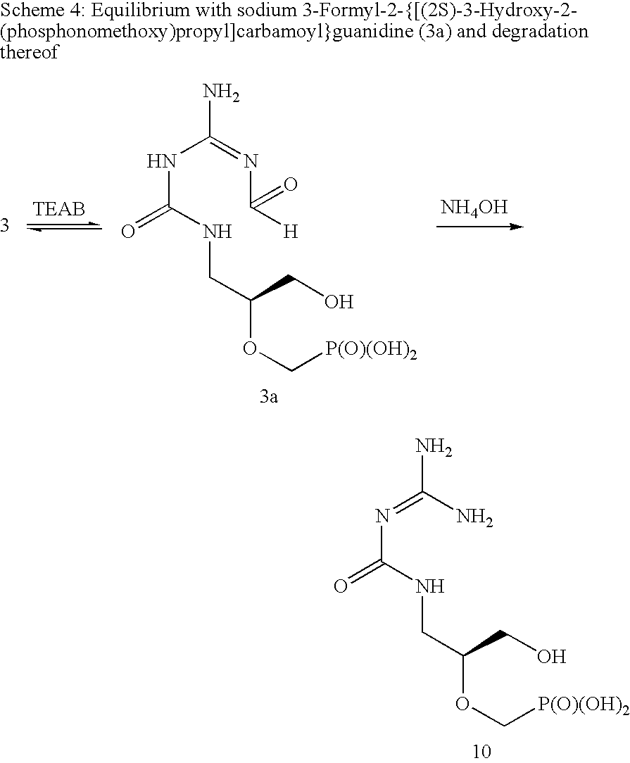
N(C(=O)NCC(OC[P(O)(OH)2])CO)=C(N)N.N(C(=O)NCC(OC[P(O)(OH)2])CO)C(=NC([H])=O)N.[NH4OH]
